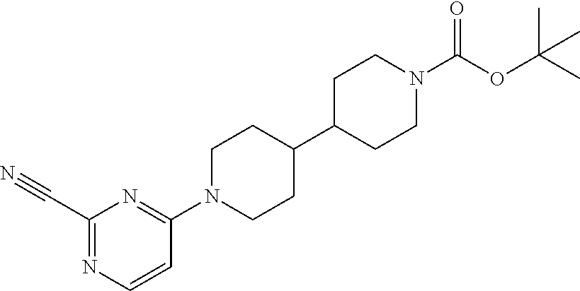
C1(C#N)=NC=CC(N2CCC(C3CCN(C(OC(C)(C)C)=O)CC3)CC2)=N1
